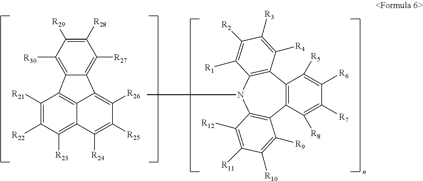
C1([R21])=C([R22])C([R23])=C2C3=C1C1=C([R30])C([R29])=C([R28])C([R27])=C1C3=C([R26])C([R25])=C2[R24].C1([R6])=C([R5])C2=C(C([R8])=C1[R7])C1=C(N(C)C3=C2C([R4])=C([R3])C([R2])=C3[R1])C([R12])=C([R11])C([R10])=C1[R9]
